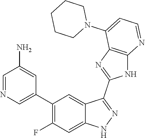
C1=NC=C(C2=C(F)C=C3C(=C2)C(C2=NC4=C(N2)N=CC=C4N2CCCCC2)=NN3)C=C1N
